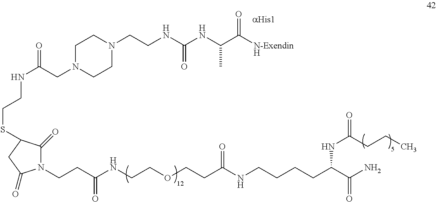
C1N(CC(NCCSC2C(=O)N(CCC(NCCOCCC(NCCCCC(C(N)=O)NC(=O)CCC)=O)=O)C(=O)C2)=O)CCN(CCNC(NC(C([N-ExendinH])=O)C)=O)C1
